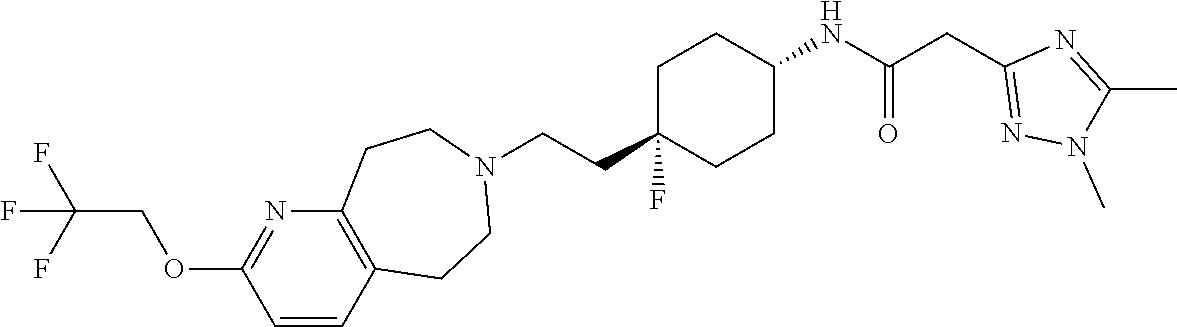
C1C(CCN2CCC3=C(CC2)C=CC(OCC(F)(F)F)=N3)(F)CCC(NC(CC2=NN(C)C(C)=N2)=O)C1
